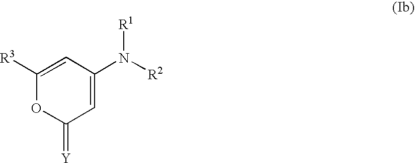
C1([R3])=CC(N([R2])[R1])=CC(=[Y])O1
